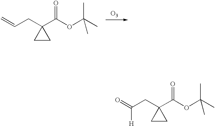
C1CC1(C(OC(C)(C)C)=O)CC(=O)[H].C1CC1(C(OC(C)(C)C)=O)CC=C.[O3]
